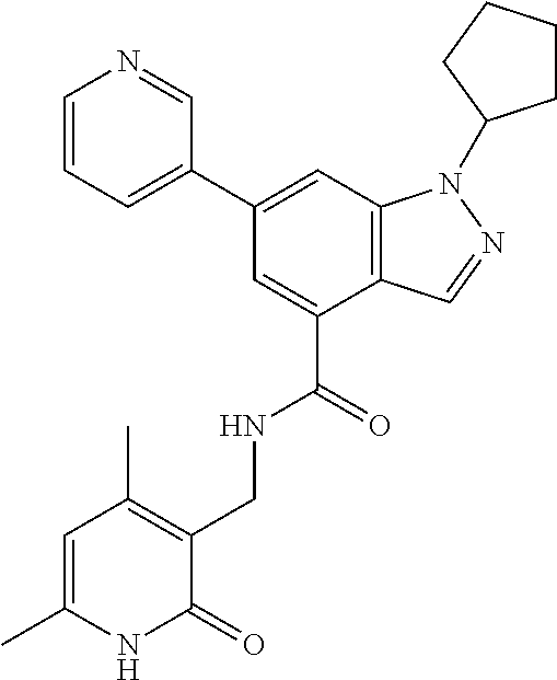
C1(C2=CC=CN=C2)=CC2=C(C(C(=O)NCC3=C(C)C=C(C)NC3=O)=C1)C=NN2C1CCCC1
